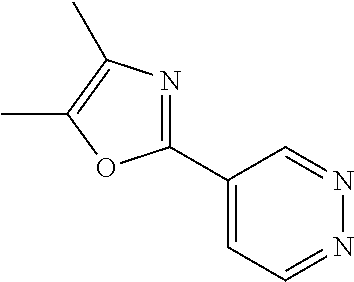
C1(C2=NC(C)=C(C)O2)=CC=NN=C1
